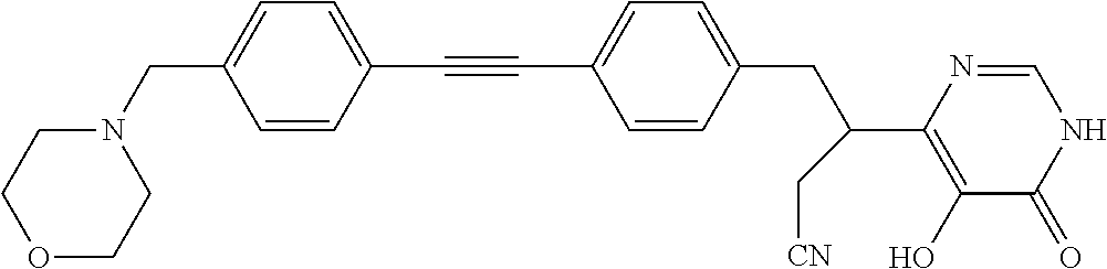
C(#CC1=CC=C(CN2CCOCC2)C=C1)C1=CC=C(CC(C2=C(O)C(=O)NC=N2)C[CN])C=C1
